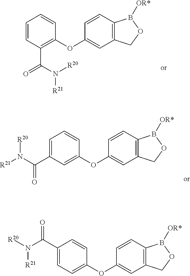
C1=CC(C(N([R21])[R20])=O)=C(OC2=CC3=C(C=C2)B([OR*])OC3)C=C1.C1=C(C(N([R21])[R20])=O)C=C(OC2=CC3=C(C=C2)B([OR*])OC3)C=C1.[R20]N(C(C1=CC=C(OC2=CC3=C(C=C2)B([OR*])OC3)C=C1)=O)[R21]
